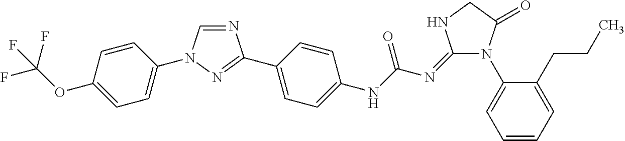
C1=CC(OC(F)(F)F)=CC=C1N1C=NC(C2=CC=C(NC(N=C3N(C4=CC=CC=C4CCC)C(=O)CN3)=O)C=C2)=N1
